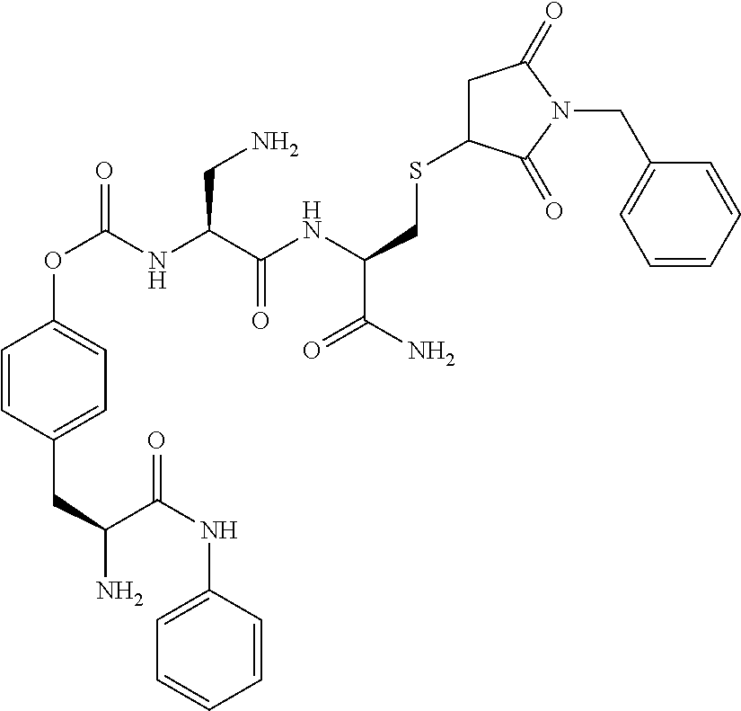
NC(C(NC1=CC=CC=C1)=O)CC1=CC=C(OC(=O)NC(C(NC(CSC2CC(=O)N(CC3=CC=CC=C3)C2=O)C(=O)N)=O)CN)C=C1
